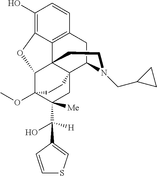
C1(O)=C2C3=C(C=C1)CC1N(CC4CC4)CCC34C(C3(OC)C(C([H])(O)C5=CSC=C5)([Me])CC41CC3)O2
